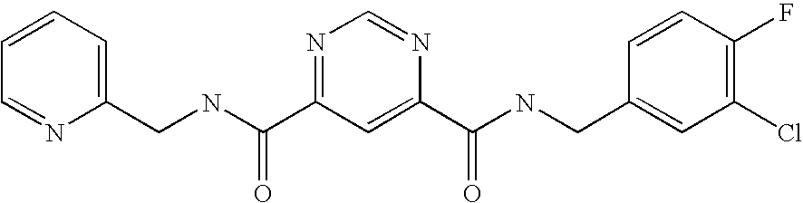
C(NC(=O)C1=NC=NC(C(=O)NCC2=CC(Cl)=C(F)C=C2)=C1)C1=CC=CC=N1
